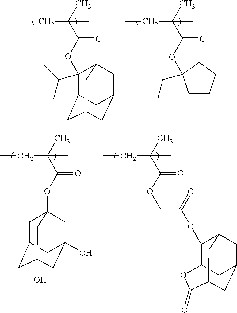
CCC(C(OC1(C(C)C)C2CC3CC(CC1C3)C2)=O)(C)C.CCC(C(OC1(CC)CCCC1)=O)(C)C.CCC(C(OC12CC3CC(O)(CC(O)(C1)C3)C2)=O)(C)C.CCC(C(OCC(OC1C2CC3CC1CC(C(=O)O2)C3)=O)=O)(C)C
